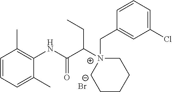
C1=CC=C(C)C(NC(C([N+]2(CC3=CC(Cl)=CC=C3)CCCCC2)CC)=O)=C1C.[Br-]
